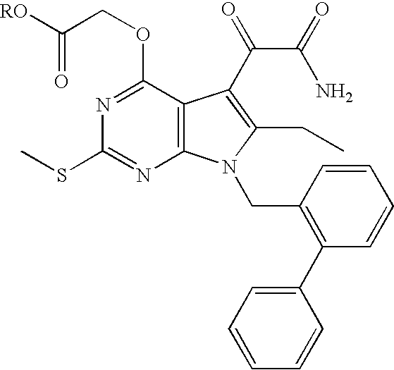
[RO]C(COC1=NC(SC)=NC2=C1C(C(=O)C(=O)N)=C(CC)N2CC1=C(C2=CC=CC=C2)C=CC=C1)=O
